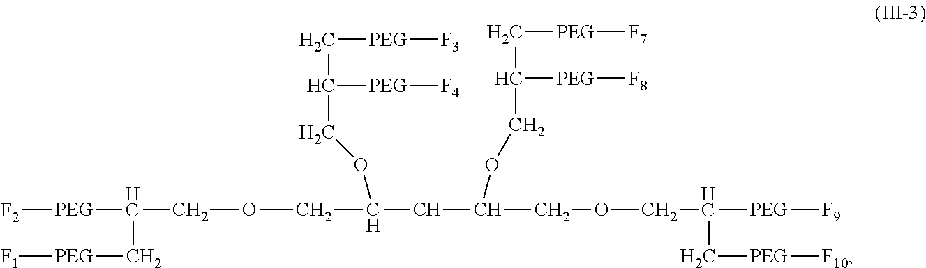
C([PEG][F3])C([PEG][F4])COC(COCC([PEG][F2])C[PEG][F1])CC(COCC([PEG][F9])C[PEG][F10])OCC(C[PEG][F7])[PEG][F8]
